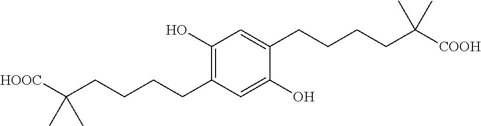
C1(O)=C(CCCCC([HOOC])(C)C)C=C(O)C(CCCCC([COOH])(C)C)=C1
